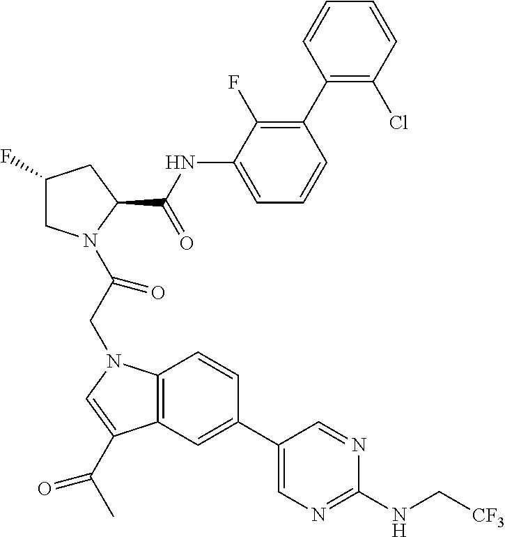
C1(F)CN(C(CN2C3=C(C(C(C)=O)=C2)C=C(C2=CN=C(NC[CF3])N=C2)C=C3)=O)C(C(NC2=CC=CC(C3=C(Cl)C=CC=C3)=C2F)=O)C1
